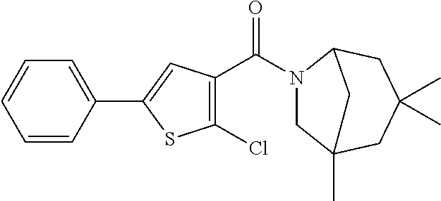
C1=CC(C2=CC(C(N3CC4(C)CC(C)(C)CC3C4)=O)=C(Cl)S2)=CC=C1
